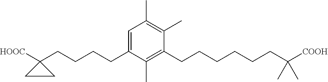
C(CCCC1([HOOC])CC1)C1=CC(C)=C(C)C(CCCCCCC([COOH])(C)C)=C1C
